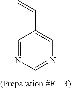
C1=NC=NC=C1C=C
